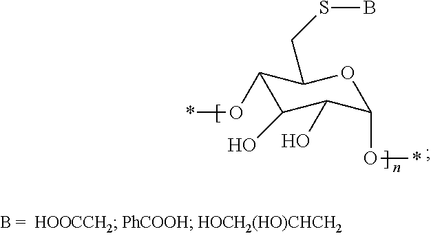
C1(O*)C(O)C(O)C(O*)OC1CSB
